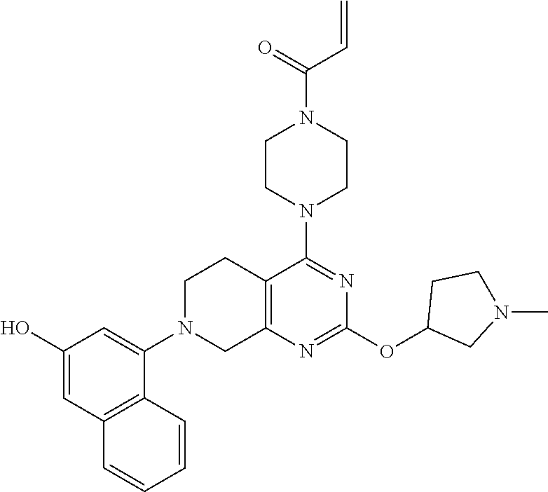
C12=C(N=C(OC3CN(C)CC3)N=C1N1CCN(C(=O)C=C)CC1)CN(C1=CC(O)=CC3=C1C=CC=C3)CC2
